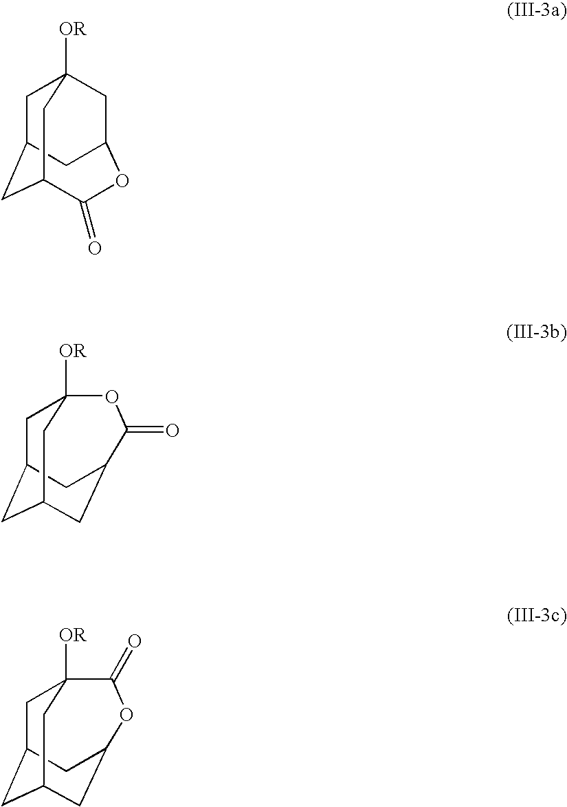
C1C2CC3CC1([OR])CC(C2)OC3=O.C1C2CC3CC(C2)C(=O)OC1([OR])C3.C1C2CC3CC(C2)OC(=O)C1([OR])C3
